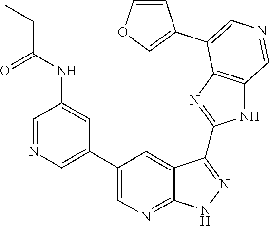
C1=NC=C(C2=CN=C3C(=C2)C(C2=NC4=C(N2)C=NC=C4C2=COC=C2)=NN3)C=C1NC(=O)CC
